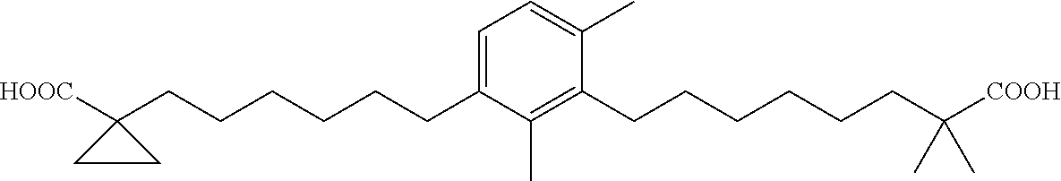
C1=C(CCCCCCC2([HOOC])CC2)C(C)=C(CCCCCCC(C)(C)[COOH])C(C)=C1
